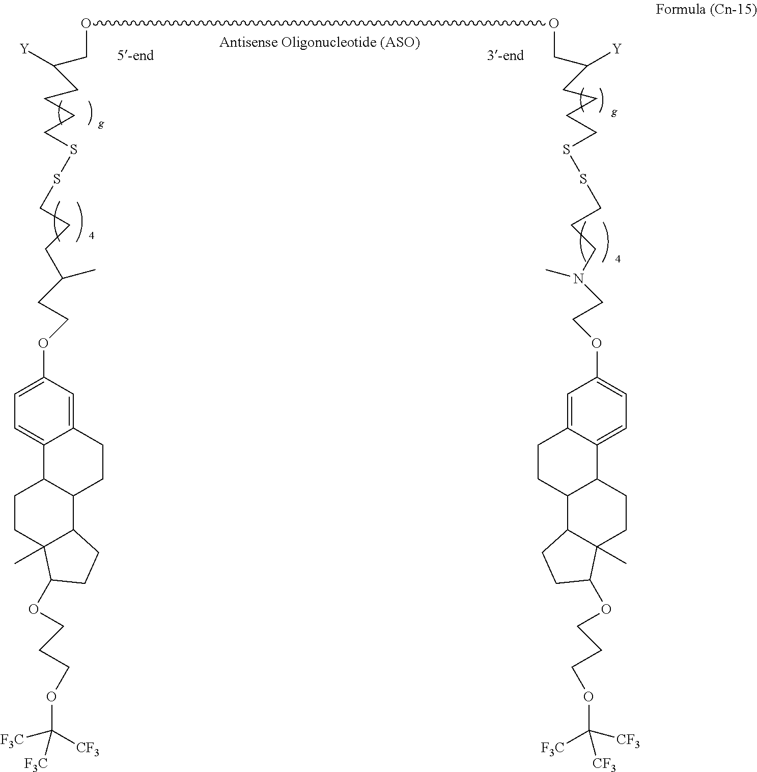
O(CC(CCCCSSCCCC(CCOC1=CC=C2C(=C1)CCC1C2CCC2(C)C1CCC2OCCCOC([CF3])([F3C])[F3C])C)[Y])OCC(CCCCSSCCCN(CCOC1=CC=C2C(=C1)CCC1C2CCC2(C)C1CCC2OCCCOC([F3C])([CF3])[CF3])C)[Y]
